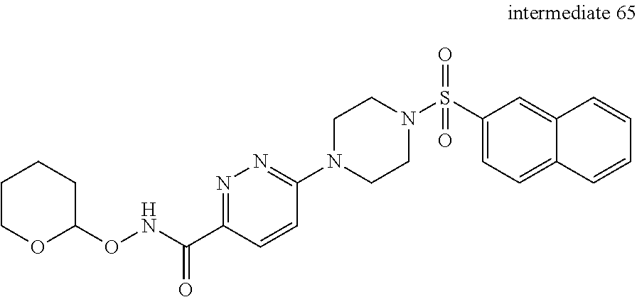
C1=C(S(N2CCN(C3=NN=C(C(NOC4CCCCO4)=O)C=C3)CC2)(=O)=O)C=C2C(=C1)C=CC=C2
